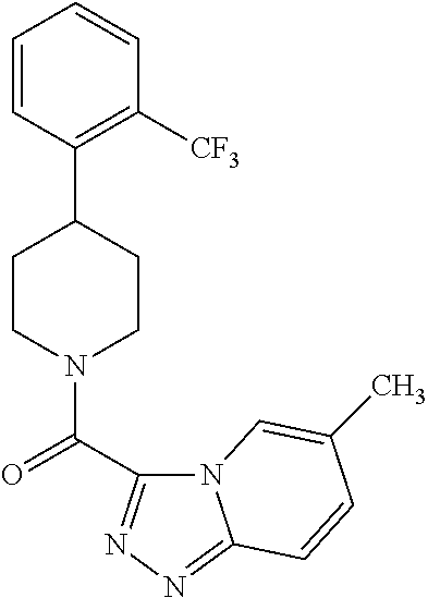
C1=CC(C2CCN(C(=O)C3=NN=C4N3C=C(C)C=C4)CC2)=C([CF3])C=C1
